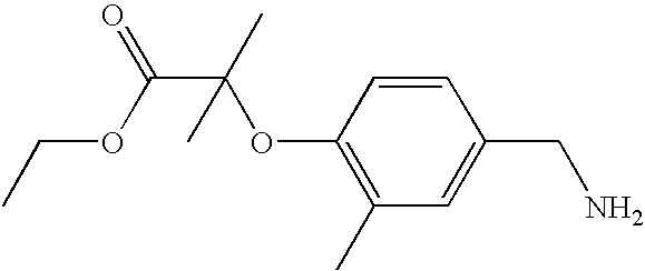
C1=CC(OC(C(OCC)=O)(C)C)=C(C)C=C1CN
